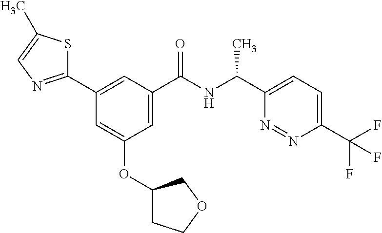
C1=C(C(NC(C2=CC=C(C(F)(F)F)N=N2)C)=O)C=C(C2=NC=C(C)S2)C=C1OC1CCOC1
